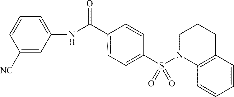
C1=CC(C(NC2=CC=CC([NC])=C2)=O)=CC=C1S(N1CCCC2=C1C=CC=C2)(=O)=O
